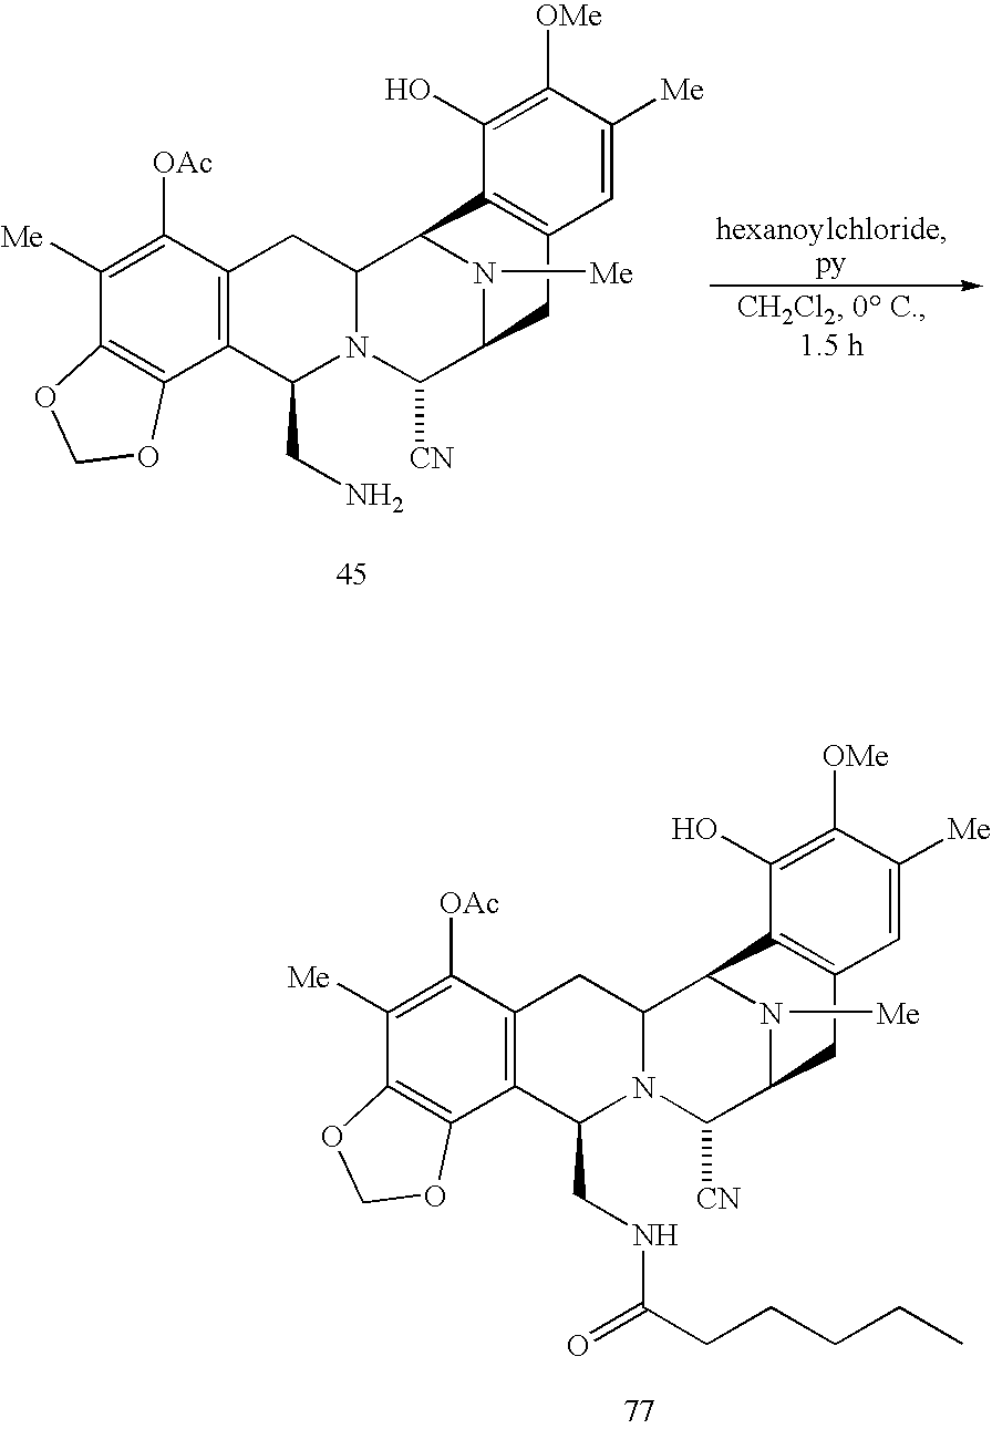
C1([Me])=C([OAc])C2=C(C3=C1OCO3)C(CNC(=O)CCCCC)N1C(C2)C2N([Me])C(C1[CN])CC1=C2C(O)=C([OMe])C([Me])=C1.C1([Me])=C([OAc])C2=C(C3=C1OCO3)C(CN)N1C(C2)C2N([Me])C(C1[CN])CC1=C2C(O)=C([OMe])C([Me])=C1
